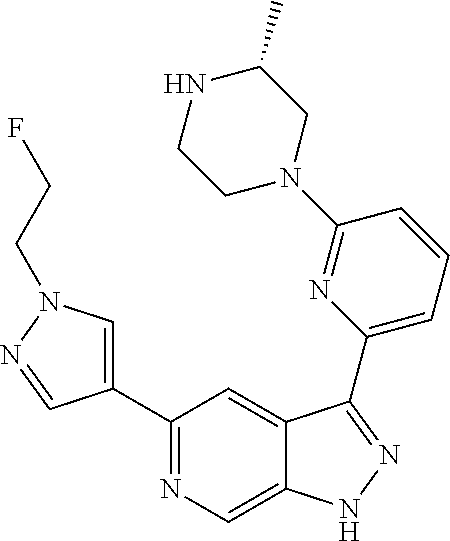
C1(C2=CN(CCF)N=C2)=NC=C2C(=C1)C(C1=CC=CC(N3CC(C)NCC3)=N1)=NN2
